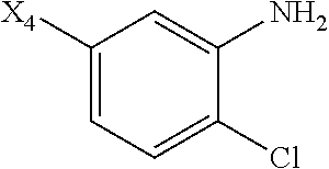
C1([X4])=CC=C(Cl)C(N)=C1
